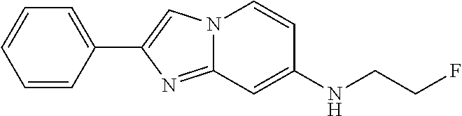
C1(C2=CN3C(=N2)C=C(NCCF)C=C3)=CC=CC=C1
